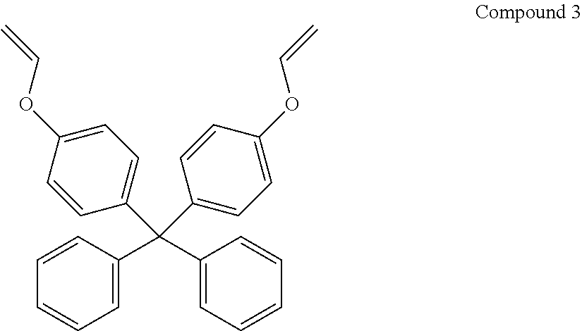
C1=C(C(C2=CC=CC=C2)(C2=CC=C(OC=C)C=C2)C2=CC=C(OC=C)C=C2)C=CC=C1
